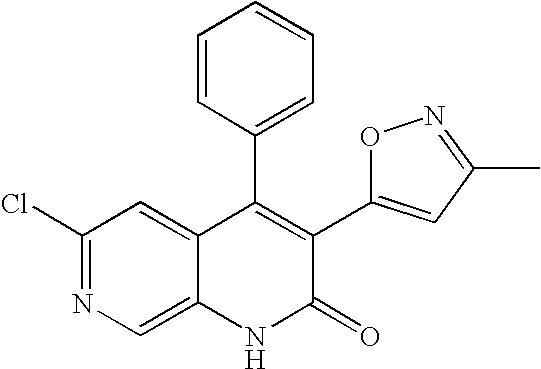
C1(Cl)=NC=C2C(=C1)C(C1=CC=CC=C1)=C(C1=CC(C)=NO1)C(=O)N2
